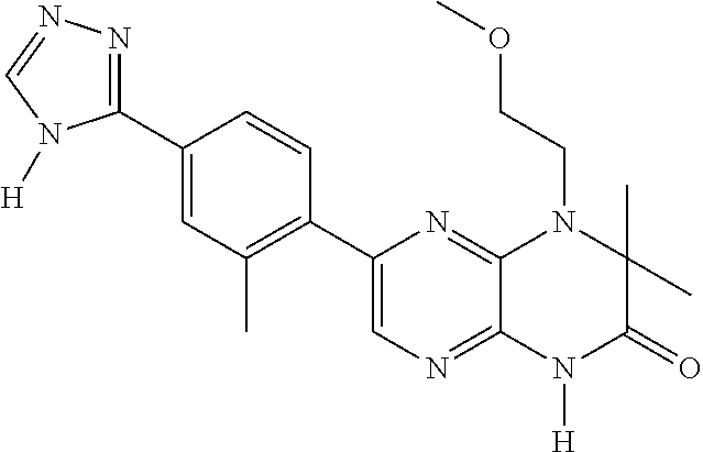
C1(C2=NN=CN2[H])=CC(C)=C(C2=CN=C3C(=N2)N(CCOC)C(C)(C)C(=O)N3[H])C=C1
